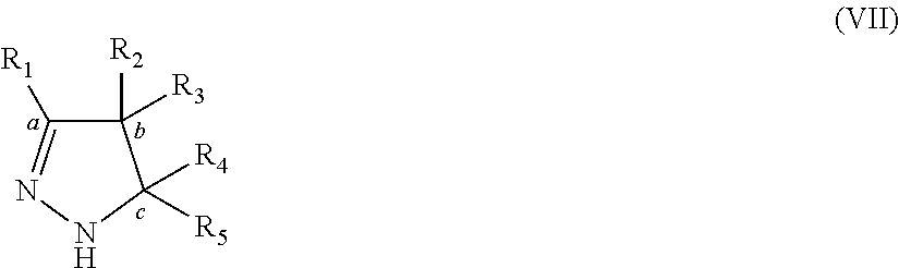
C1([R2])([R3])C([R1])=NNC1([R4])[R5]
